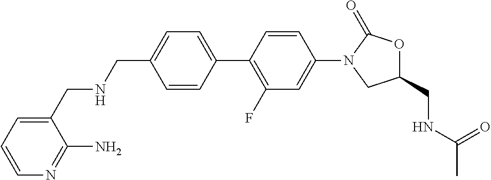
C1=CC(C2=C(F)C=C(N3CC(CNC(C)=O)OC3=O)C=C2)=CC=C1CNCC1=CC=CN=C1N
